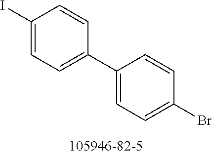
C1(I)=CC=C(C2=CC=C(Br)C=C2)C=C1
